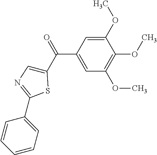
C1(C(=O)C2=CN=C(C3=CC=CC=C3)S2)=CC(OC)=C(OC)C(OC)=C1
